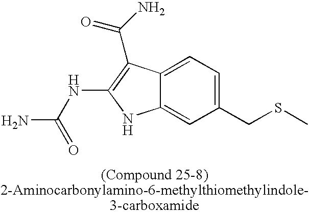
C12=CC=C(CSC)C=C1NC(NC(N)=O)=C2C(=O)N
